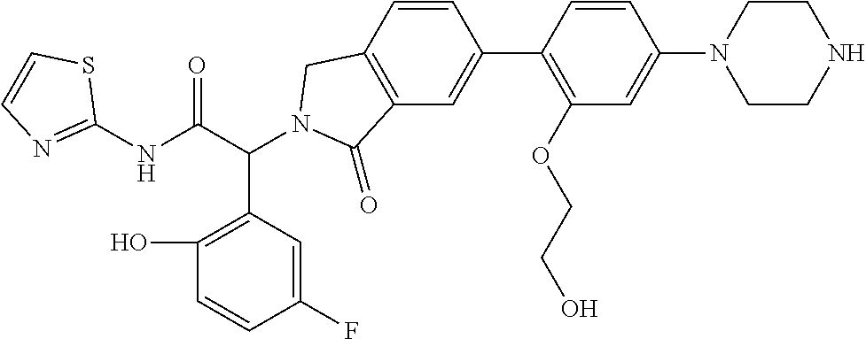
C1(NC(C(C2=C(O)C=CC(F)=C2)N2CC3=C(C=C(C4=C(OCCO)C=C(N5CCNCC5)C=C4)C=C3)C2=O)=O)=NC=CS1
